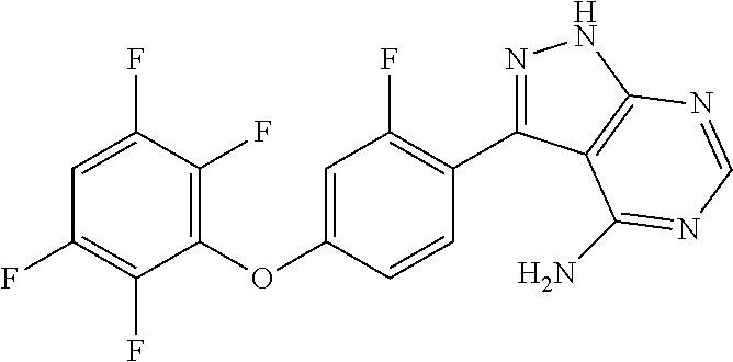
C1(OC2=CC(F)=C(C3=NNC4=C3C(N)=NC=N4)C=C2)=C(F)C(F)=CC(F)=C1F
